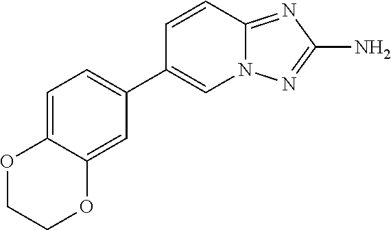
C1=CC2=NC(N)=NN2C=C1C1=CC=C2C(=C1)OCCO2
